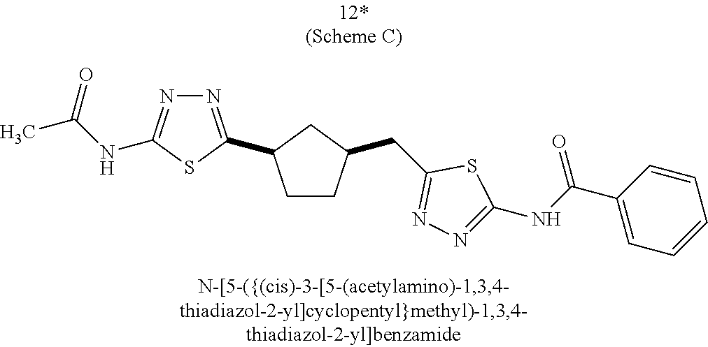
C1CC(CC2=NN=C(NC(=O)C3=CC=CC=C3)S2)CC1C1=NN=C(NC(=O)C)S1
